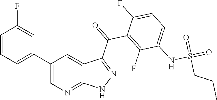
C1=CC=C(C2=CN=C3C(=C2)C(C(=O)C2=C(F)C(NS(=O)(=O)CCC)=CC=C2F)=NN3)C=C1F
